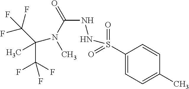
C1(S(=O)(=O)NNC(N(C(C(F)(F)F)(C(F)(F)F)C)C)=O)=CC=C(C)C=C1
